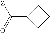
[Z]C(=O)C1CCC1
